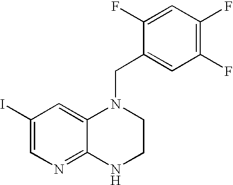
IC1=CN=C2C(=C1)N(CC1=CC(F)=C(F)C=C1F)CCN2
